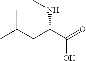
CNC(C(O)=O)CC(C)C
